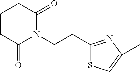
C1(CCN2C(=O)CCCC2=O)=NC(C)=CS1
